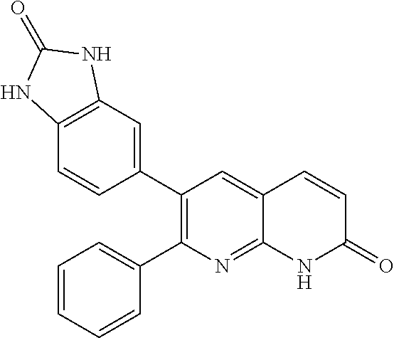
C12=C(C=C(C3=C(C4=CC=CC=C4)N=C4C(=C3)C=CC(=O)N4)C=C1)NC(=O)N2
